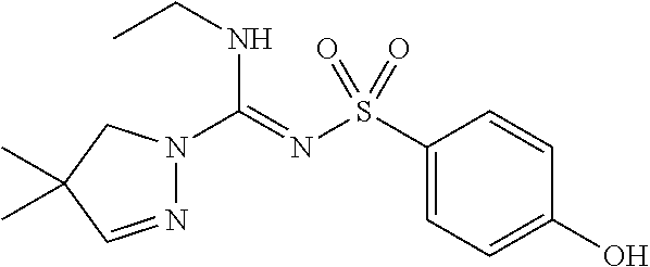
C1(S(N=C(NCC)N2N=CC(C)(C)C2)(=O)=O)=CC=C(O)C=C1
